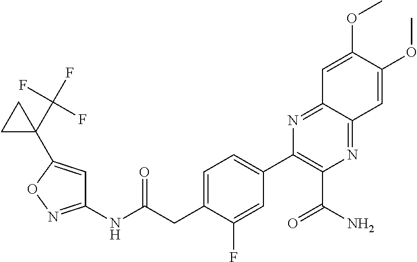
C1(NC(CC2=CC=C(C3=C(C(N)=O)N=C4C(=N3)C=C(OC)C(OC)=C4)C=C2F)=O)=NOC(C2(C(F)(F)F)CC2)=C1
